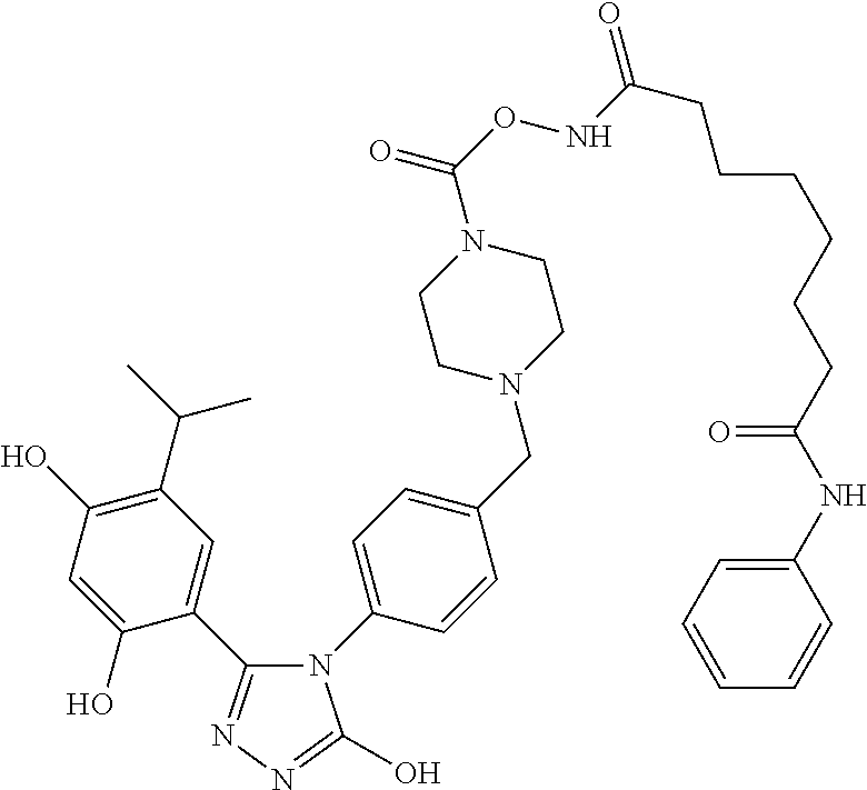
C1(C(C)C)=C(O)C=C(O)C(C2=NN=C(O)N2C2=CC=C(CN3CCN(C(ONC(CCCCCCC(NC4=CC=CC=C4)=O)=O)=O)CC3)C=C2)=C1
